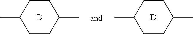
C1CC(C)CCC1C.B.C1CC(C)CCC1C.[D]
